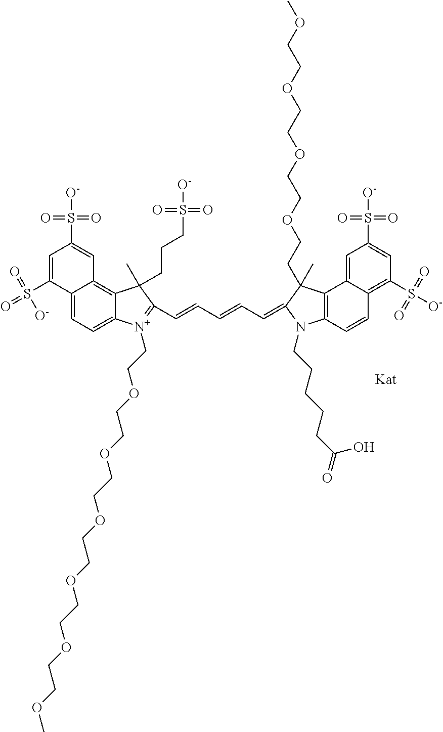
[Kat].C12=CC=C3C(=C1C=C(S(=O)(=O)[O-])C=C2S(=O)(=O)[O-])C(C)(CCCS(=O)(=O)[O-])C(C=CC=CC=C1N(CCCCCC(=O)O)C2=C(C4=CC(S(=O)(=O)[O-])=CC(S([O-])(=O)=O)=C4C=C2)C1(C)CCOCCOCCOCCOC)=[N+]3CCOCCOCCOCCOCCOCCOC
